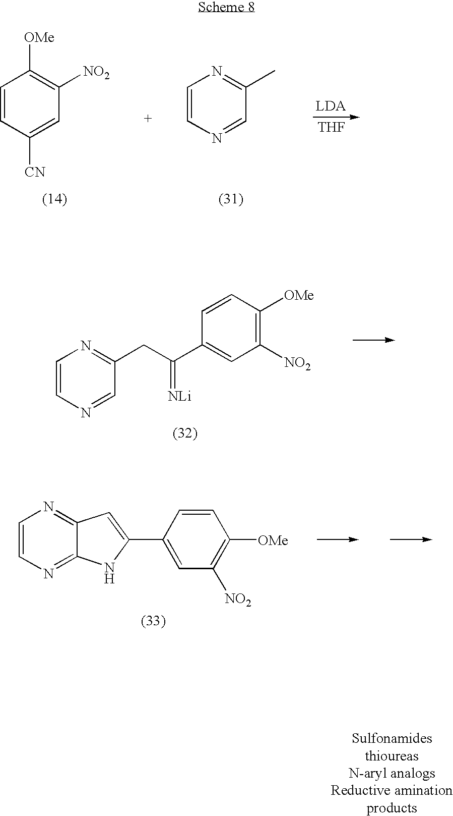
C1=CN=CC(CC(C2=CC([NO2])=C([OMe])C=C2)=[NLi])=N1.C1=CN=C2C(=N1)C=C(C1=CC([NO2])=C([OMe])C=C1)N2.C1=CN=CC(C)=N1.C1=CC([CN])=CC([NO2])=C1[OMe].[THF]
